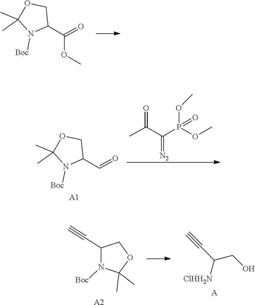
CC1(C)OCC(C(=O)OC)N1[Boc].O(C)P(OC)(=O)C(C(C)=O)=[N2].CC1(C)OCC(C=O)N1[Boc].[A1].C(CO)(C#C)[ClHH2N].[A].C1(C#C)COC(C)(C)N1[Boc].[A2]
